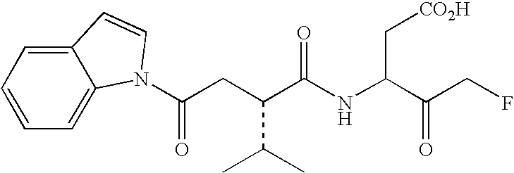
C12=CC=CC=C1N(C(=O)CC(C(C)C)C(NC(C[CO2H])C(CF)=O)=O)C=C2
